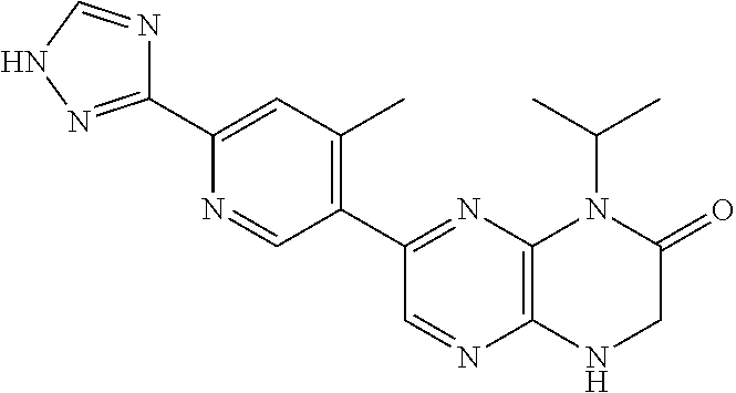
C12=C(N=C(C3=C(C)C=C(C4=NNC=N4)N=C3)C=N1)N(C(C)C)C(=O)CN2
